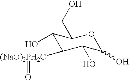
C1(O)C([(NaO)2PH2C]=O)C(O)C(O)OC1CO
